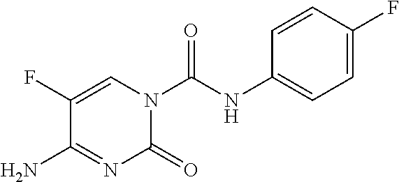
C1=C(F)C(N)=NC(=O)N1C(NC1=CC=C(F)C=C1)=O
